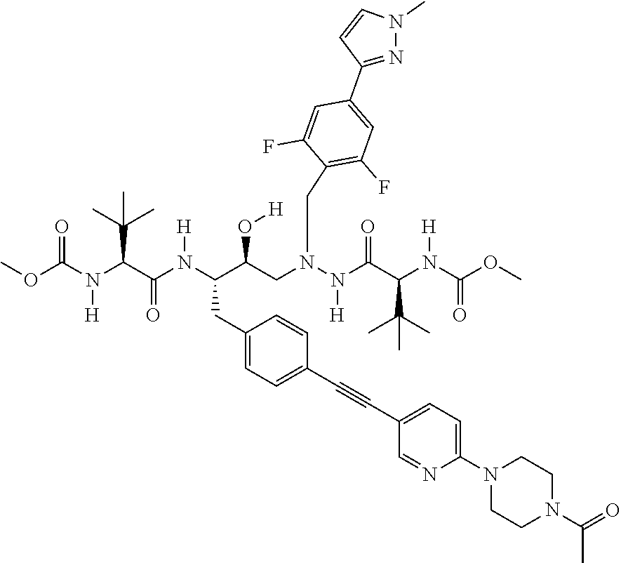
O(C(N(C(C(N(C(C(CN(N(C(C(N(C(OC)=O)[H])C(C)(C)C)=O)[H])CC1=C(F)C=C(C2=NN(C)C=C2)C=C1F)O[H])CC1=CC=C(C#CC2=CC=C(N3CCN(C(=O)C)CC3)N=C2)C=C1)[H])=O)C(C)(C)C)[H])=O)C
